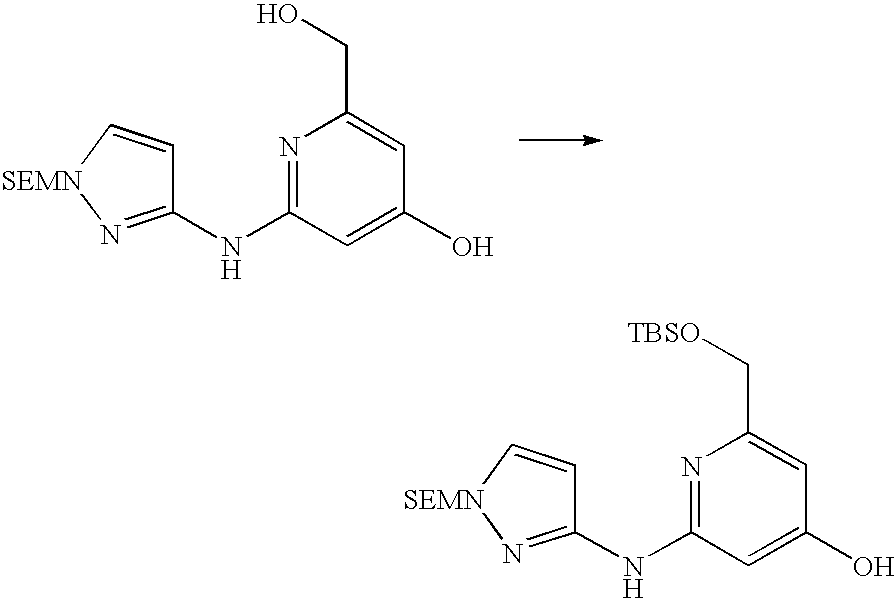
N1=C(NC2=N[SEMN]C=C2)C=C(O)C=C1CO.N1=C(NC2=N[SEMN]C=C2)C=C(O)C=C1C[TBSO]
